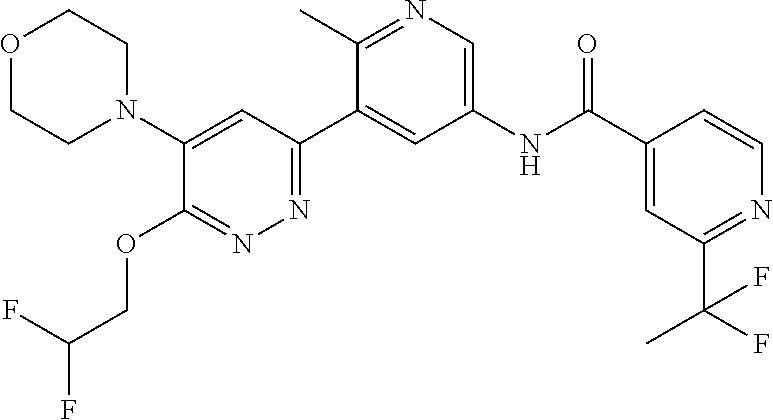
O1CCN(C2=CC(C3=CC(NC(C4=CC(C(F)(C)F)=NC=C4)=O)=CN=C3C)=NN=C2OCC(F)F)CC1
